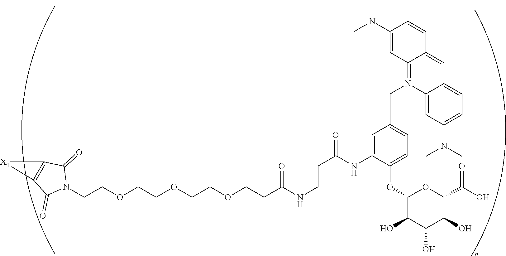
C(COCCOCCOCCC(NCCC(=O)NC1=CC(C[N+]2=C3C(=CC4=CC=C(N(C)C)C=C42)C=CC(N(C)C)=C3)=CC=C1OC1C(O)C(O)C(O)C(C(O)=O)O1)=O)N1C(=O)C2=C(C1=O)[X1]2
